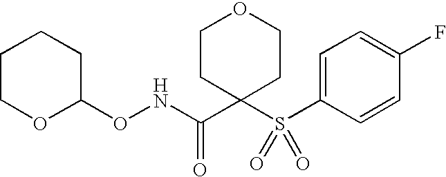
C1COC(ONC(C2(S(C3=CC=C(F)C=C3)(=O)=O)CCOCC2)=O)CC1
